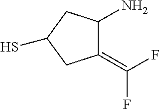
C1(=C(F)F)C(N)CC(S)C1
